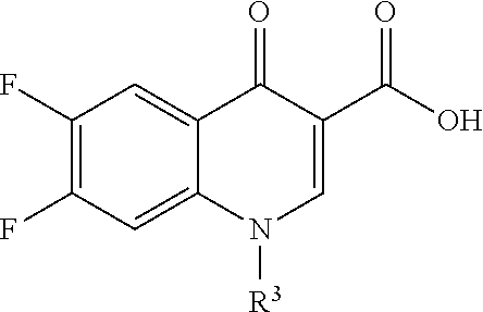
C1(F)=C(F)C=C2C(=C1)C(=O)C(C(O)=O)=CN2[R3]
